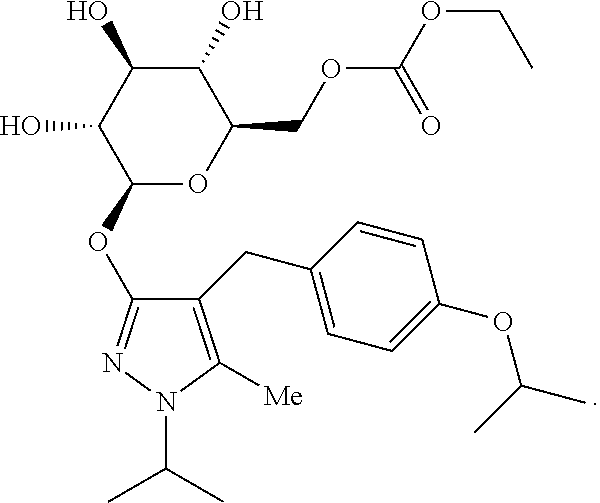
C1(O)C(O)C(O)C(OC2=NN(C(C)C)C([Me])=C2CC2=CC=C(OC(C)C)C=C2)OC1COC(OCC)=O
